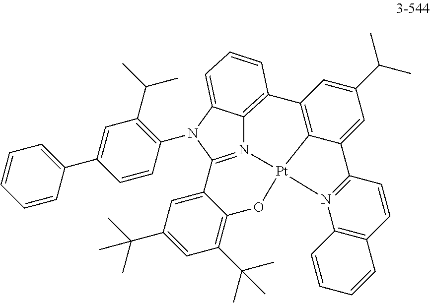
N12=C3C4=CC(C(C)(C)C)=CC(C(C)(C)C)=C4O[Pt]14C1=C(C5=C2C(=CC=C5)N3C2=C(C(C)C)C=C(C3=CC=CC=C3)C=C2)C=C(C(C)C)C=C1C1=N4C2=C(C=C1)C=CC=C2
